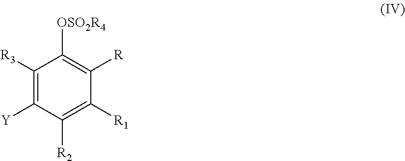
C1([R3])=C([Y])C([R2])=C([R1])C([R])=C1[OSO2R4]
